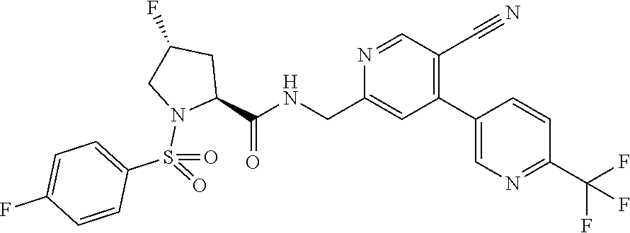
N1=CC(C#N)=C(C2=CN=C(C(F)(F)F)C=C2)C=C1CNC(=O)C1CC(F)CN1S(=O)(C1=CC=C(F)C=C1)=O
